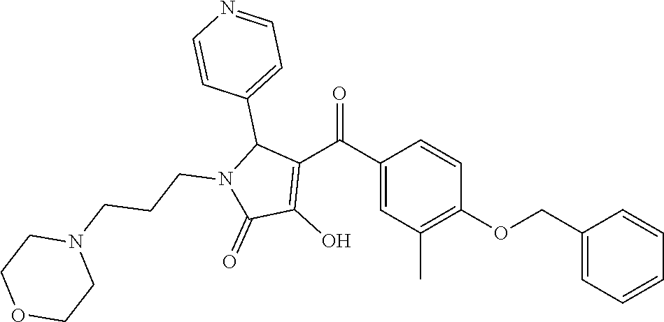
C1(C(C2=C(O)C(=O)N(CCCN3CCOCC3)C2C2=CC=NC=C2)=O)=CC(C)=C(OCC2=CC=CC=C2)C=C1
